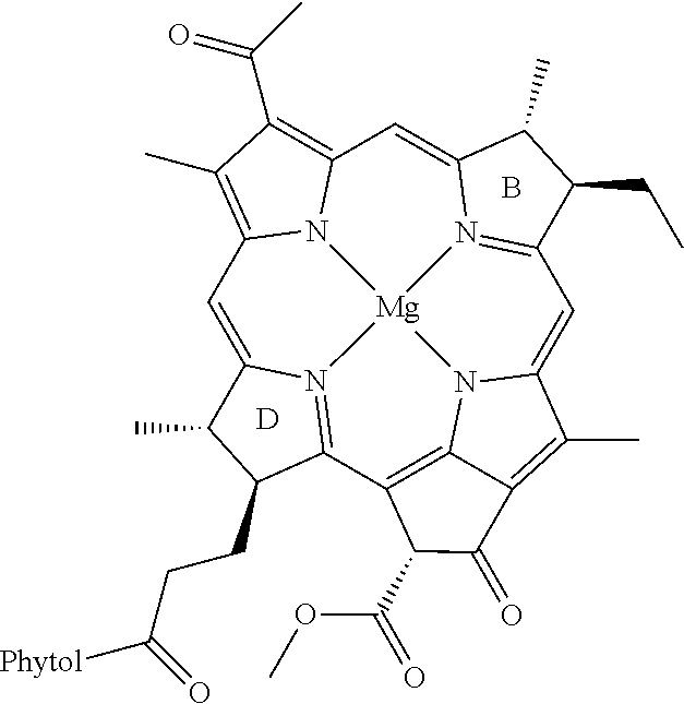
C1=C2N3=C(C4=C5N6C(=CC7=N8C(=CC9=C(C(C)=O)C(C)=C1N9[Mg]863)C(C)C7CC)C(C)=C5C(=O)C4C(=O)OC)C(CCC([Phytol])=O)C2C.B.[D]
